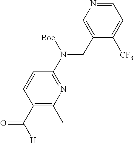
C1(CN(C2=NC(C)=C(C([H])=O)C=C2)[Boc])=CN=CC=C1[CF3]
